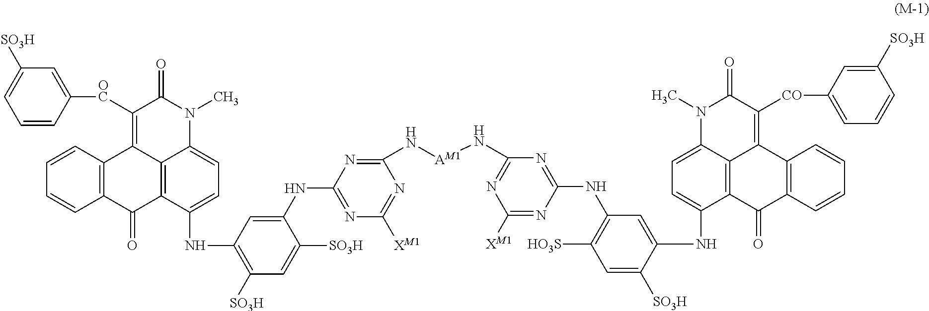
C12=C(C=CC=C1)C1=C([OC]C3=CC([SO3H])=CC=C3)C(=O)N(C)C3=CC=C(NC4=C([SO3H])C=C([SO3H])C(NC5=NC([XM1])=NC(N[AM1]NC6=NC([XM1])=NC(NC7=C([HO3S])C=C([SO3H])C(NC8=CC=C9C%10=C8C(=O)C8=C(C=CC=C8)C%10=C([CO]C8=CC=CC([SO3H])=C8)C(=O)N9C)=C7)=N6)=N5)=C4)C(=C13)C2=O
